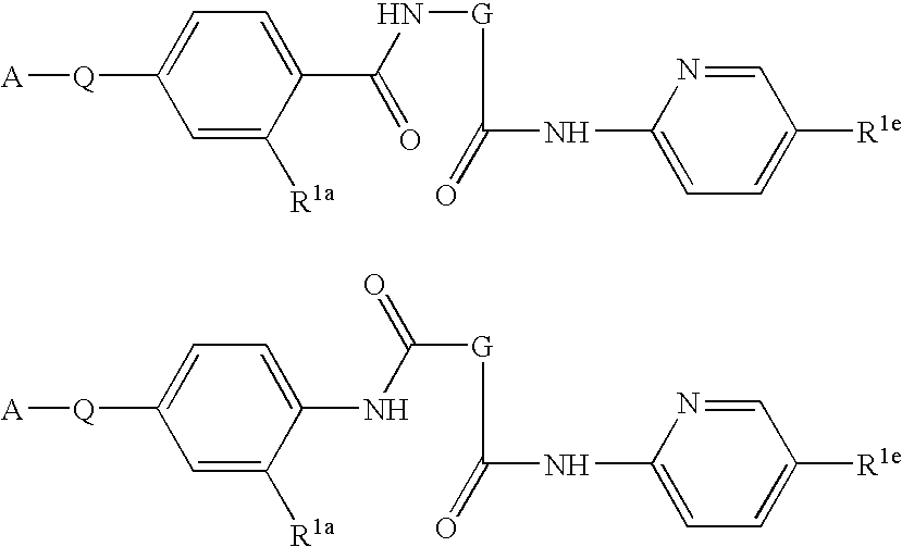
[A][Q]C1=CC=C(C(N[G]C(=O)NC2=CC=C([R1e])C=N2)=O)C([R1a])=C1.[A][Q]C1=CC=C(NC([G]C(=O)NC2=CC=C([R1e])C=N2)=O)C([R1a])=C1
